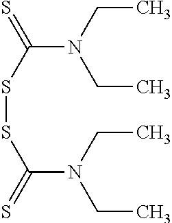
N(C(SSC(=S)N(CC)CC)=S)(CC)CC
